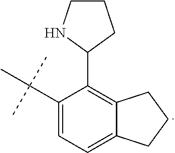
C1(C2=C3C(=CC=C2C(C)(C)C)CCC3)CCCN1
